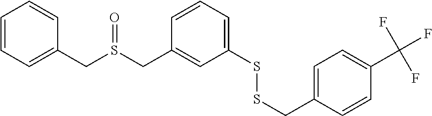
C1(SSCC2=CC=C(C(F)(F)F)C=C2)=CC=CC(CS(CC2=CC=CC=C2)=O)=C1
